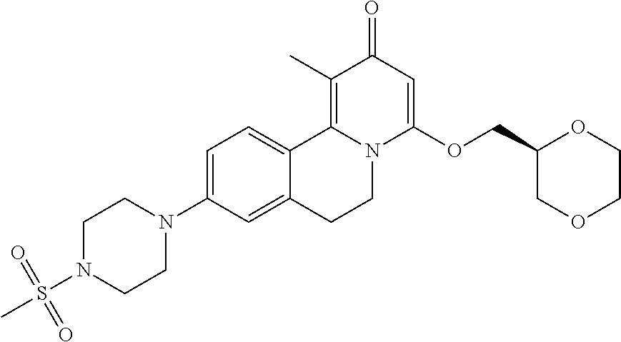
C1=C(N2CCN(S(C)(=O)=O)CC2)C=C2C(=C1)C1=C(C)C(=O)C=C(OCC3COCCO3)N1CC2
